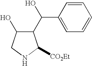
C1(C(O)C2=CC=CC=C2)C(O)CNC1[CO2Et]
